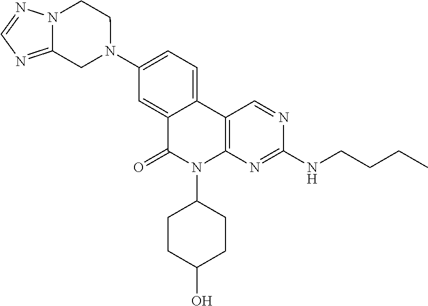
C12=C(N=C(NCCCC)N=C1)N(C1CCC(O)CC1)C(=O)C1=CC(N3CC4=NC=NN4CC3)=CC=C21
